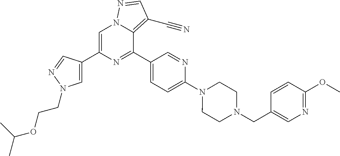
C1=C(C2=CN(CCOC(C)C)N=C2)N=C(C2=CC=C(N3CCN(CC4=CN=C(OC)C=C4)CC3)N=C2)C2=C(C#N)C=NN12
